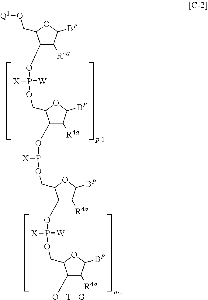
C1(OP(OCC2C(OP([X])OCC3C(OP([X])(OCC4C(O[T][G])C([R4a])C([BP])O4)=[W])C([R4a])C([BP])O3)C([R4a])C([BP])O2)(=[W])[X])C([R4a])C([BP])OC1CO[Q1]
